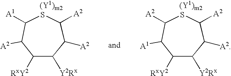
C1([RxY2])C([Y2Rx])C([A2])C([A2])SC([A1])C1[A2].C1([RxY2])C([Y2Rx])C([A2])C([A2])SC([A2])C1[A1]
